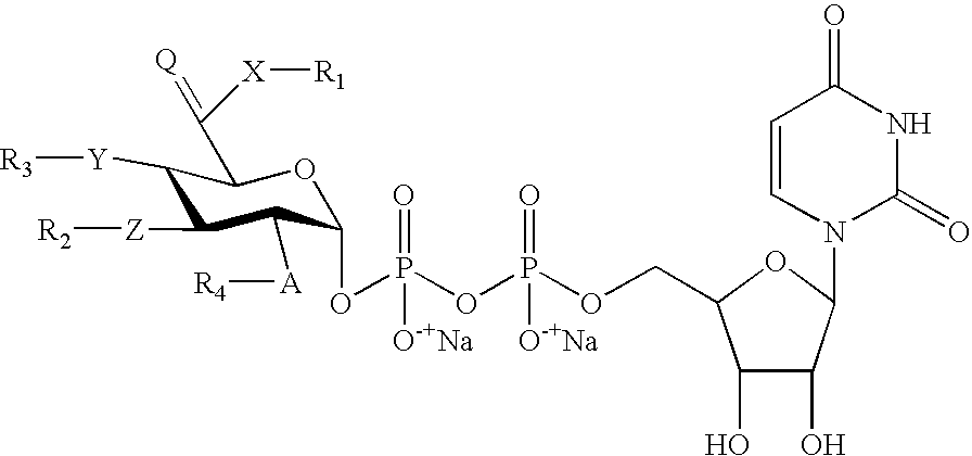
P(OCC1C(O)C(O)C(N2C(=O)NC(=O)C=C2)O1)(=O)([O-+Na])OP(OC1C([A][R4])C([Z][R2])C([Y][R3])C(C(=[Q])[X][R1])O1)(=O)[O-+Na]
